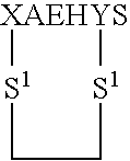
[XAEHYS]1[S1]CC[S1]1
